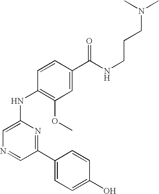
C1=CC(C(NCCCN(C)C)=O)=CC(OC)=C1NC1=CN=CC(C2=CC=C(O)C=C2)=N1
